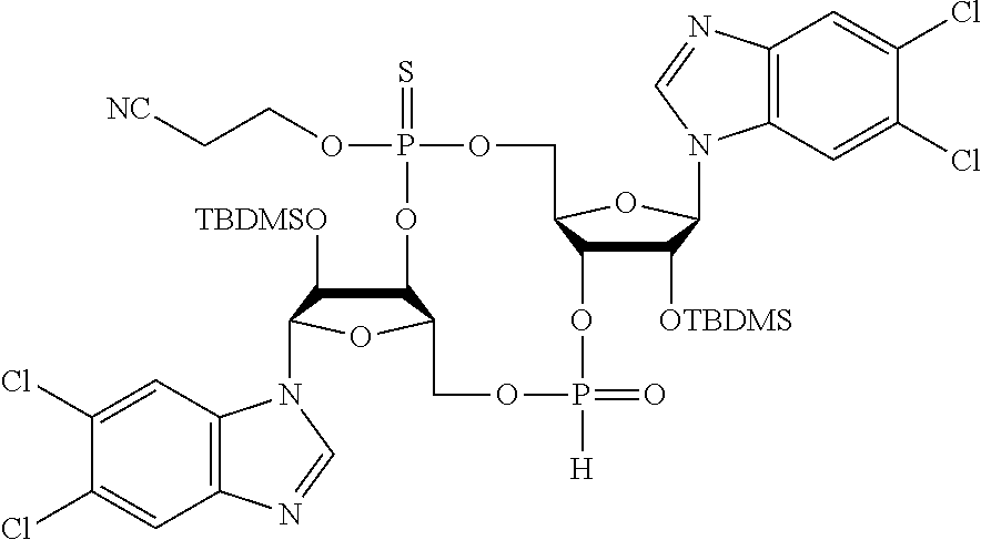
C12=C(C=C(Cl)C(Cl)=C1)N(C1C([OTBDMS])C3C(O1)COP(OCC[NC])(=S)OC1C([TBDMSO])C(N4C5=C(C=C(Cl)C(Cl)=C5)N=C4)OC1COP(=O)([H])O3)C=N2
